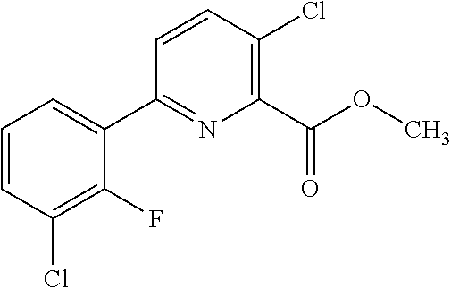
O(C)C(C1=C(Cl)C=CC(C2=CC=CC(Cl)=C2F)=N1)=O
